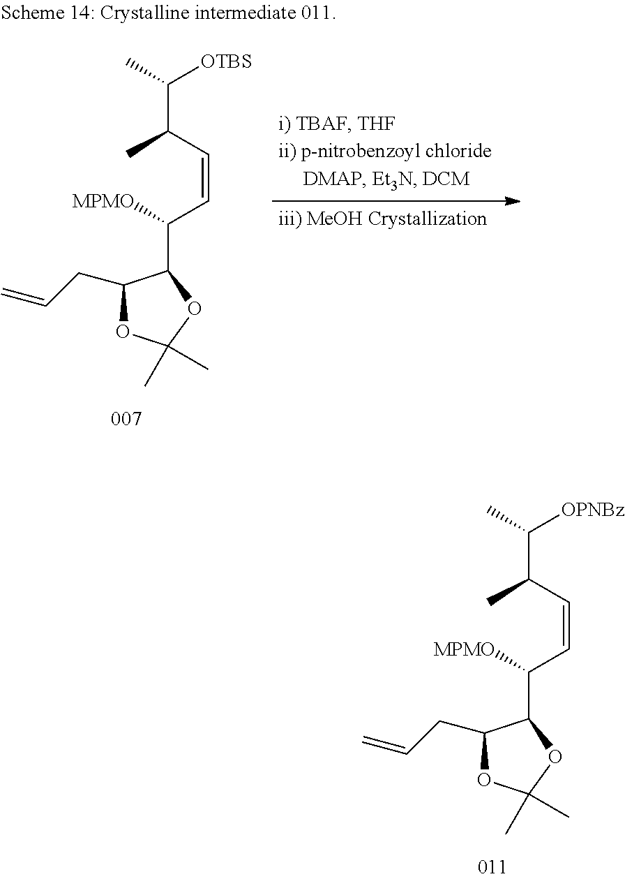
C1(CC=C)OC(C)(C)OC1C(C=CC(C([OTBS])C)C)[MPMO].C1(CC=C)OC(C)(C)OC1C(C=CC(C([OPNBz])C)C)[MPMO]
